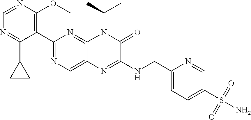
C1=NC(OC)=C(C2=NC=C3C(=N2)N(C(C)C)C(=O)C(NCC2=CC=C(S(=O)(=O)N)C=N2)=N3)C(C2CC2)=N1
